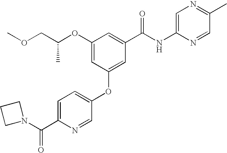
C1(OC(COC)C)=CC(OC2=CC=C(C(=O)N3CCC3)N=C2)=CC(C(NC2=CN=C(C)C=N2)=O)=C1
